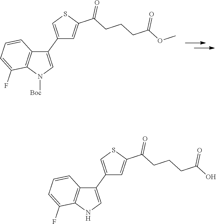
C1(C2=CSC(C(CCCC(OC)=O)=O)=C2)=CN([Boc])C2=C1C=CC=C2F.C1(C2=CSC(C(CCCC(O)=O)=O)=C2)=CNC2=C1C=CC=C2F
